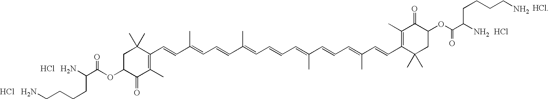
C1C(OC(=O)C(CCCCN)N)C(=O)C(C)=C(C=CC(=CC=CC(=CC=CC=C(C=CC=C(C=CC2=C(C)C(=O)C(OC(=O)C(N)CCCCN)CC2(C)C)C)C)C)C)C1(C)C.Cl.Cl.Cl
